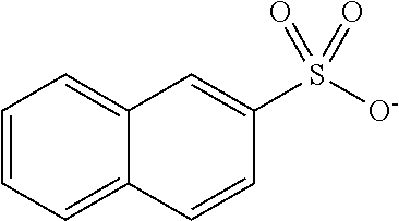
C12=CC=CC=C1C=CC(S([O-])(=O)=O)=C2
